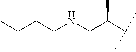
C(C(NCC(C(C)C)C)C)(CC)C
